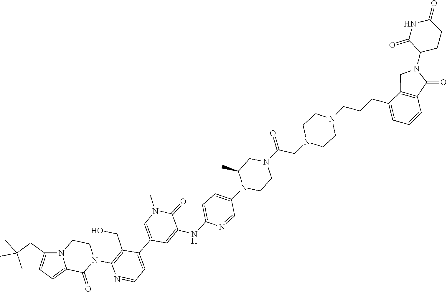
N12CCN(C3=C(CO)C(C4=CN(C)C(=O)C(NC5=CC=C(N6CCN(C(=O)CN7CCN(CCCC8=CC=CC9=C8CN(C8C(=O)NC(=O)CC8)C9=O)CC7)CC6C)C=N5)=C4)=CC=N3)C(=O)C1=CC1=C2CC(C)(C)C1
